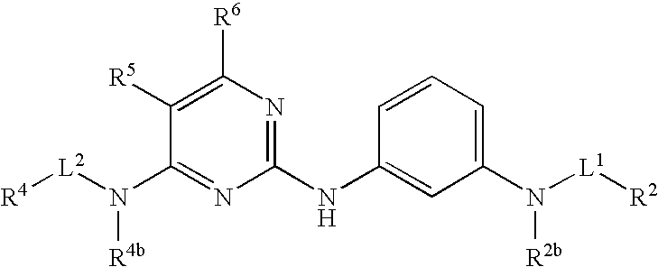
[L2](N(C1=NC(NC2=CC(N([L1][R2])[R2b])=CC=C2)=NC([R6])=C1[R5])[R4b])[R4]
